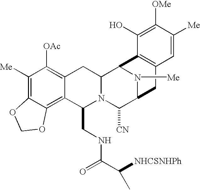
C1([Me])=C2C(=C3C(=C1[OAc])CC1N(C3CNC(C([NHCSNHPh])C)=O)C([CN])C3N([Me])C1C1=C(C3)C=C([Me])C([OMe])=C1O)OCO2
